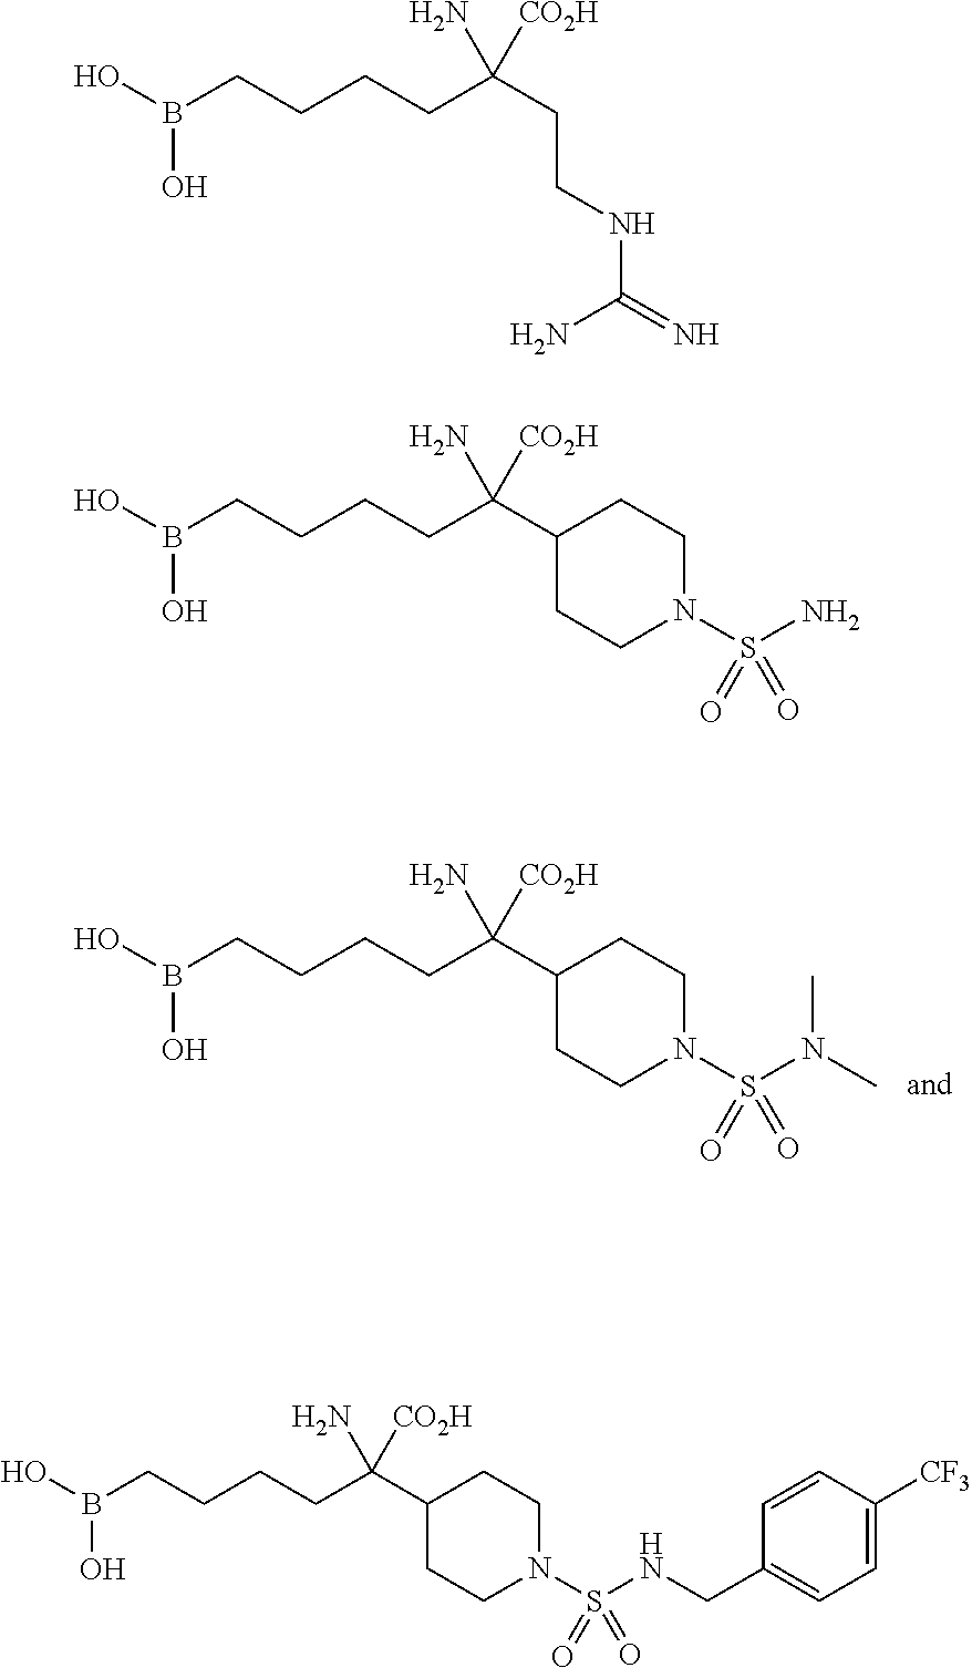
OB(O)CCCCC(C1CCN(S(=O)(N(C)C)=O)CC1)([CO2H])N.OB(O)CCCCC(CCNC(N)=N)([CO2H])N.OB(O)CCCCC(C1CCN(S(=O)(N)=O)CC1)([CO2H])N.OB(O)CCCCC(C1CCN(S(=O)(NCC2=CC=C([CF3])C=C2)=O)CC1)([CO2H])N
